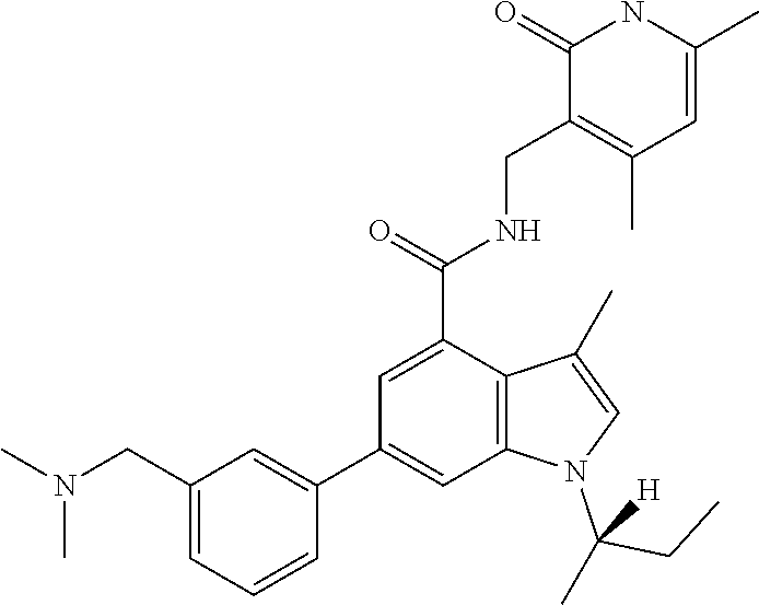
C1(=O)NC(C)=CC(C)=C1CNC(C1=CC(C2=CC(CN(C)C)=CC=C2)=CC2=C1C(C)=CN2C(CC)(C)[H])=O
